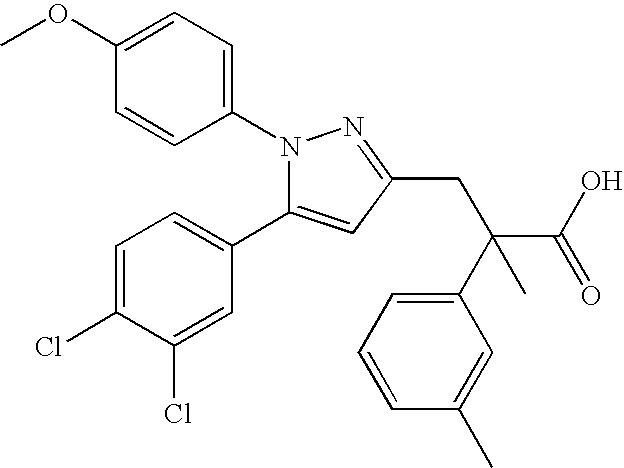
N1(C2=CC=C(OC)C=C2)C(C2=CC=C(Cl)C(Cl)=C2)=CC(CC(C(O)=O)(C2=CC=CC(C)=C2)C)=N1
